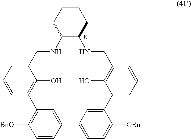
C1CCC(NCC2=CC=CC(C3=C([BnO])C=CC=C3)=C2O)C(NCC2=C(O)C(C3=CC=CC=C3[OBn])=CC=C2)C1
